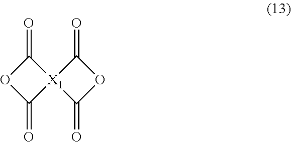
C1(=O)OC(=O)[X1]12C(=O)OC2=O
